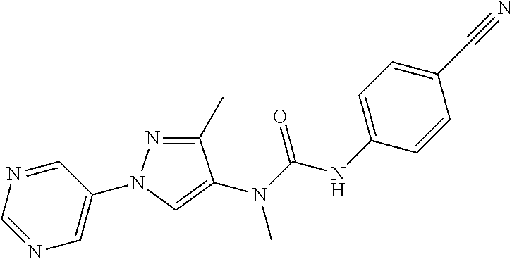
N1=CC(N2N=C(C)C(N(C(NC3=CC=C(C#N)C=C3)=O)C)=C2)=CN=C1
